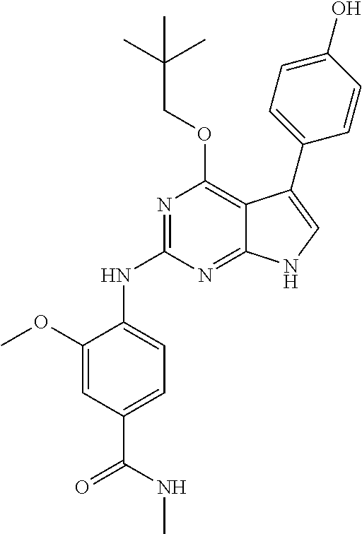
N1=C(NC2=CC=C(C(NC)=O)C=C2OC)N=C2C(=C1OCC(C)(C)C)C(C1=CC=C(O)C=C1)=CN2
